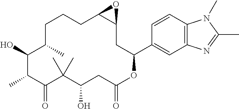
C1C2C(CC(C3=CC4=C(C=C3)N(C)C(C)=N4)OC(=O)CC(O)C(C)(C)C(=O)C(C)C(O)C(C)CC1)O2
